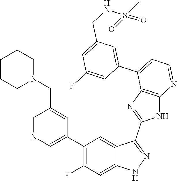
C1=NC=C(C2=C(F)C=C3C(=C2)C(C2=NC4=C(N2)N=CC=C4C2=CC(CNS(=O)(C)=O)=CC(F)=C2)=NN3)C=C1CN1CCCCC1
